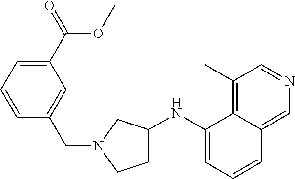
C1=CC=C(C(OC)=O)C=C1CN1CCC(NC2=CC=CC3=CN=CC(C)=C23)C1
